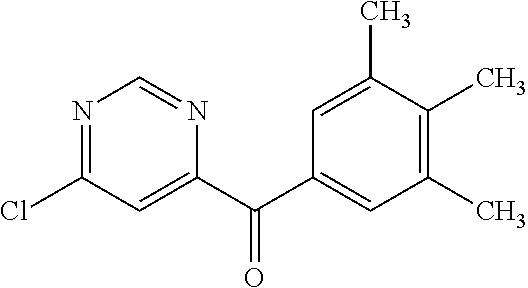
C1(C(C2=CC(Cl)=NC=N2)=O)=CC(C)=C(C)C(C)=C1
